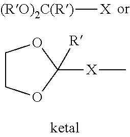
[(RO)2C(R)][X].C1COC([X]C)([R])O1
